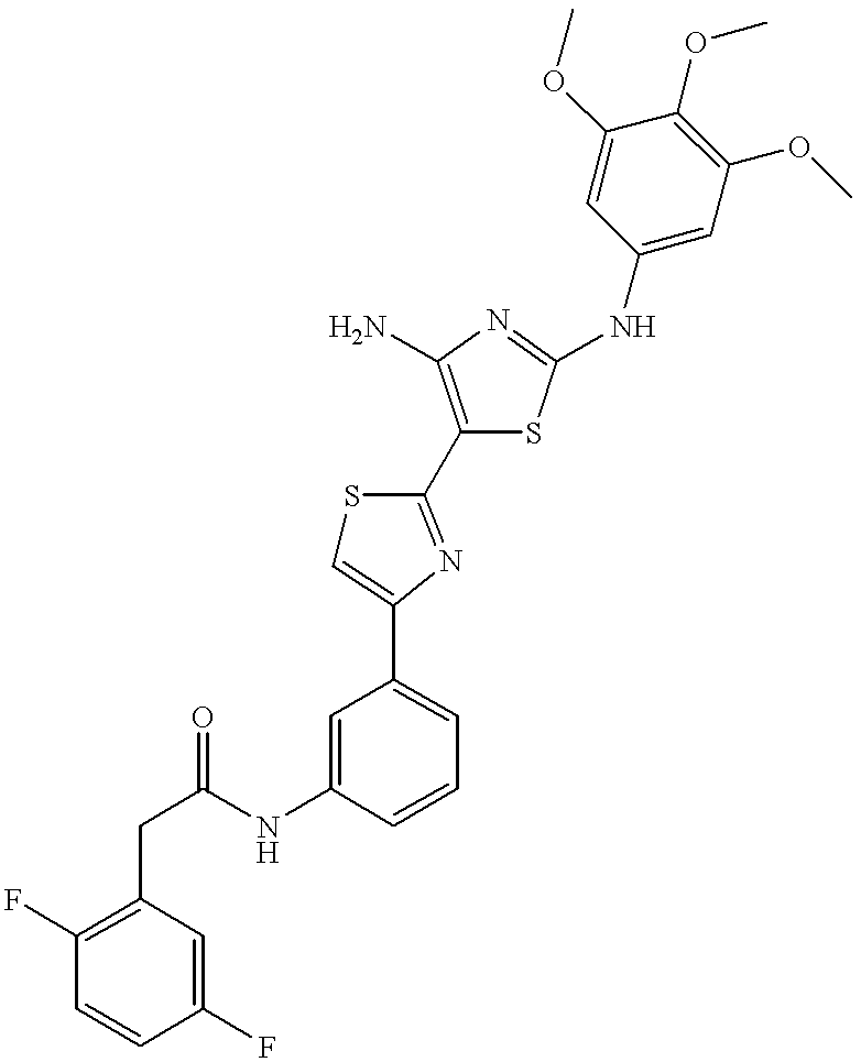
C(NC1=CC(C2=CSC(C3=C(N)N=C(NC4=CC(OC)=C(OC)C(OC)=C4)S3)=N2)=CC=C1)(=O)CC1=C(F)C=CC(F)=C1
